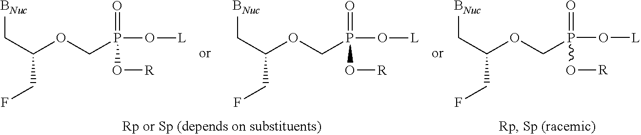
C(C(OCP(O[L])(=O)O[R])CF)[BNuc].C(C(OCP(O[L])(=O)O[R])CF)[BNuc].C(C(OCP(O[L])(=O)O[R])CF)[BNuc]
